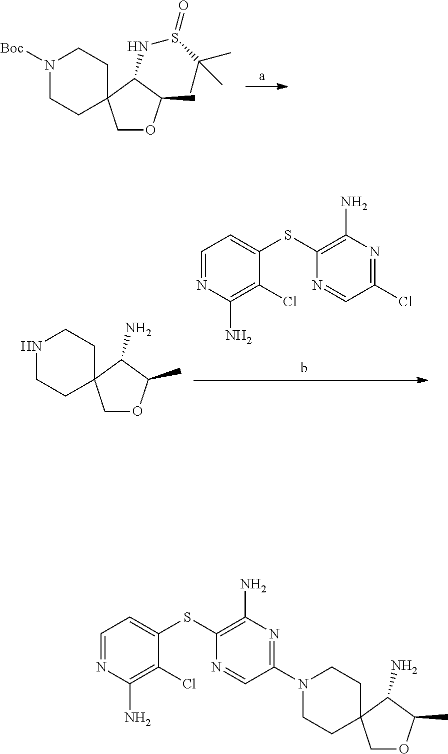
[Boc]N1CCC2(CC1)COC(C)C2NS(=O)C(C)(C)C.C1(SC2=CC=NC(N)=C2Cl)=C(N)N=C(Cl)C=N1.N1CCC2(CC1)COC(C)C2N.C1(SC2=CC=NC(N)=C2Cl)=C(N)N=C(N2CCC3(CC2)COC(C)C3N)C=N1
